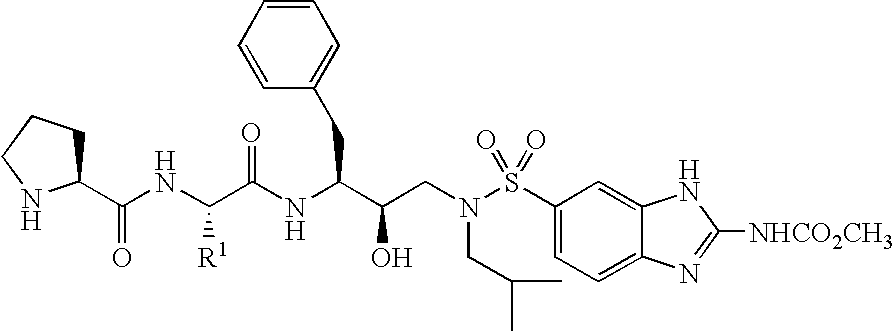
C1(C(NC(C(NC(C(CN(S(C2=CC=C3C(=C2)NC([NHCO2CH3])=N3)(=O)=O)CC(C)C)O)CC2=CC=CC=C2)=O)[R1])=O)CCCN1
